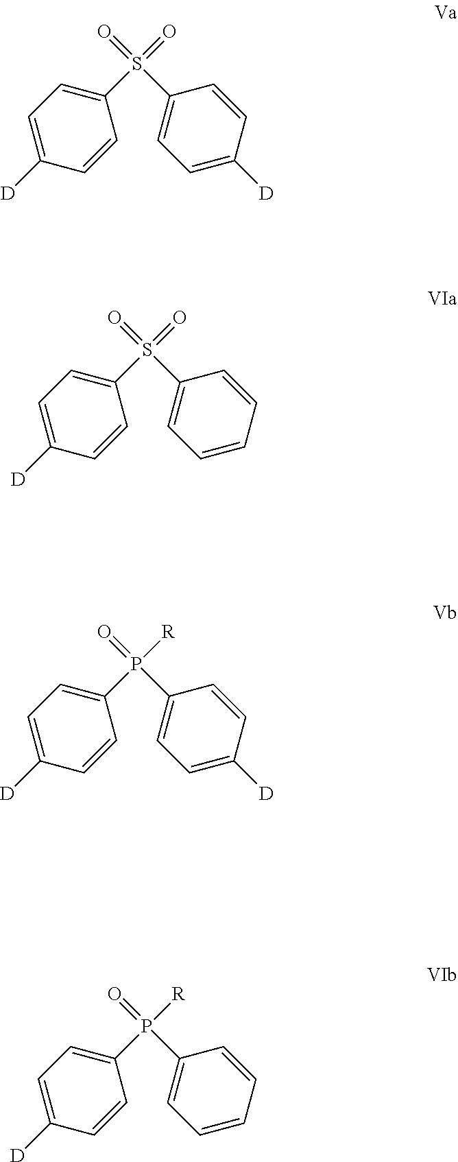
C1=C([D])C=CC(S(C2=CC=C([D])C=C2)(=O)=O)=C1.C1=C([D])C=CC(S(C2=CC=CC=C2)(=O)=O)=C1.C1=C([D])C=CC(P(C2=CC=C([D])C=C2)(=O)[R])=C1.C1=C([D])C=CC(P(C2=CC=CC=C2)(=O)[R])=C1
